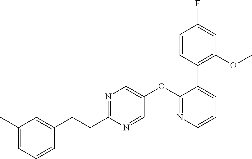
C1(C)=CC=CC(CCC2=NC=C(OC3=NC=CC=C3C3=C(OC)C=C(F)C=C3)C=N2)=C1
